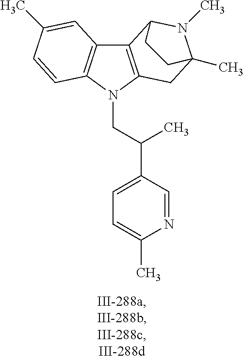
C12=C(N(CC(C3=CC=C(C)N=C3)C)C3=C1C=C(C)C=C3)CC1(C)N(C)C2CC1
